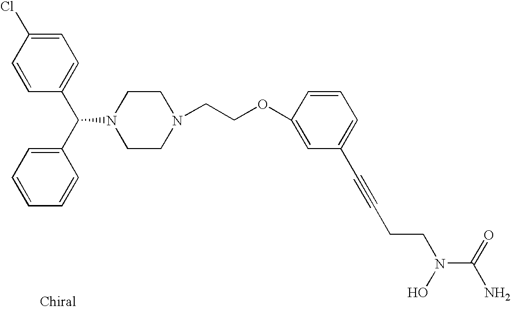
C1=CC(C(C2=CC=CC=C2)N2CCN(CCOC3=CC(C#CCCN(C(N)=O)O)=CC=C3)CC2)=CC=C1Cl
